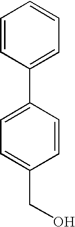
C1(C2=CC=C(CO)C=C2)=CC=CC=C1
